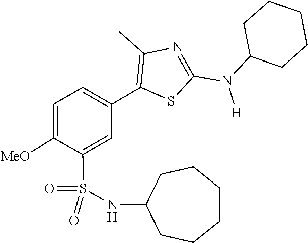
C1C(N(C2=NC(C)=C(C3=CC=C([MeO])C(S(=O)(NC4CCCCCC4)=O)=C3)S2)[H])CCCC1
